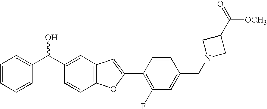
C1(C(C2=CC3=C(C=C2)OC(C2=C(F)C=C(CN4CC(C(=O)[OCH3])C4)C=C2)=C3)O)=CC=CC=C1
